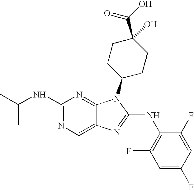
N1=C(NC(C)C)N=C2C(=C1)N=C(NC1=C(F)C=C(F)C=C1F)N2C1CCC(C(=O)O)(O)CC1
